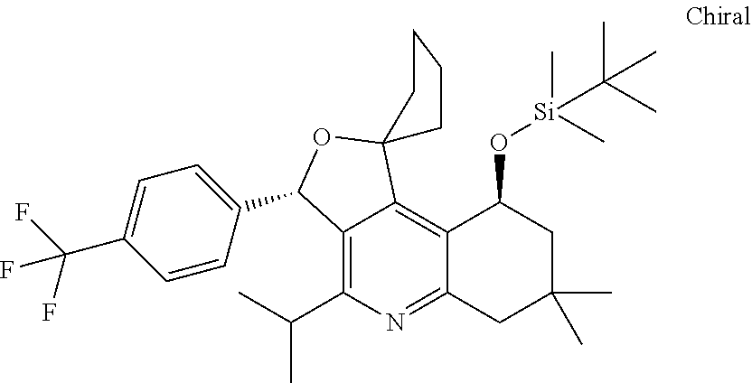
C12=C3C(=C(C(C)C)N=C1CC(C)(C)CC2O[Si](C)(C)C(C)(C)C)C(C1=CC=C(C(F)(F)F)C=C1)OC31CCCC1
